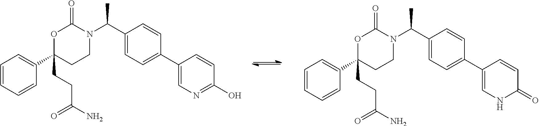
C1=CC=CC(C2(CCC(N)=O)CCN(C(C3=CC=C(C4=CN=C(O)C=C4)C=C3)C)C(=O)O2)=C1.C1=CC=CC(C2(CCC(N)=O)CCN(C(C3=CC=C(C4=CNC(=O)C=C4)C=C3)C)C(=O)O2)=C1
